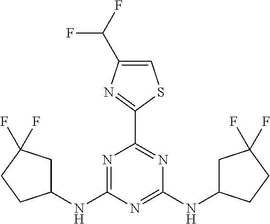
N1=C(NC2CC(F)(F)CC2)N=C(NC2CC(F)(F)CC2)N=C1C1=NC(C(F)F)=CS1
